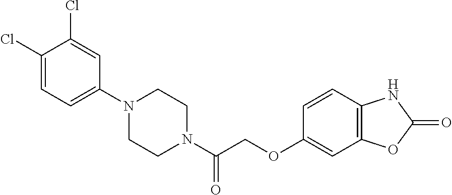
N1(C(COC2=CC3=C(C=C2)NC(=O)O3)=O)CCN(C2=CC=C(Cl)C(Cl)=C2)CC1
